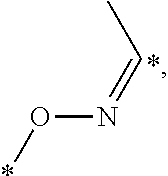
O(N=CC)*
